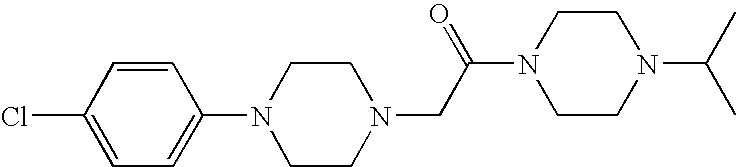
C1=CC(Cl)=CC=C1N1CCN(CC(N2CCN(C(C)C)CC2)=O)CC1
